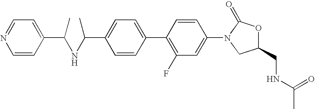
C1=C(C(NC(C2=CC=NC=C2)C)C)C=CC(C2=C(F)C=C(N3CC(CNC(C)=O)OC3=O)C=C2)=C1
